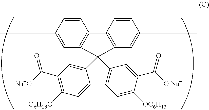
C1=CC(C)=CC2=C1C1=C(C=C(C)C=C1)C2(C1=CC(C([Na+O-])=O)=C([C6H13O])C=C1)C1=CC=C([OC6H13])C(C([O-Na+])=O)=C1
